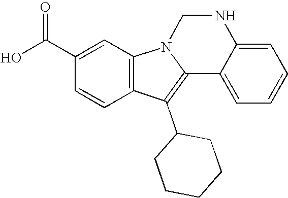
C1(C(O)=O)=CC2=C(C=C1)C(C1CCCCC1)=C1N2CNC2=CC=CC=C12
